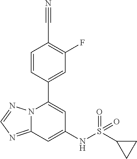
N12C(=NC=N1)C=C(NS(C1CC1)(=O)=O)C=C2C1=CC(F)=C(C#N)C=C1
